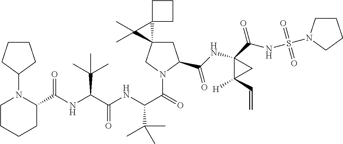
C(C(NC(C(=O)N1CC2(CC1C(NC1(C(NS(=O)(=O)N3CCCC3)=O)C([H])(C=C)C1)=O)C1(C2(C)C)CCC1)C(C)(C)C)=O)(C(C)(C)C)NC(=O)C1N(C2CCCC2)CCCC1
